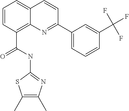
C(C1=C2C(=CC=C1)C=CC(C1=CC=CC(C(F)(F)F)=C1)=N2)(NC1=NC(C)=C(C)S1)=O
